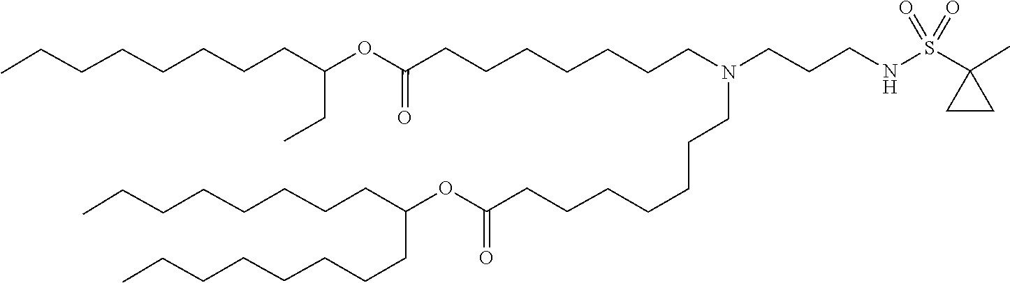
C(CC)(CCCCCCCC)OC(=O)CCCCCCCN(CCCCCCCC(OC(CCCCCCCC)CCCCCCCC)=O)CCCNS(C1(C)CC1)(=O)=O
